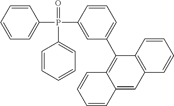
C1=CC(P(C2=CC(C3=C4C(=CC5=C3C=CC=C5)C=CC=C4)=CC=C2)(=O)C2=CC=CC=C2)=CC=C1
